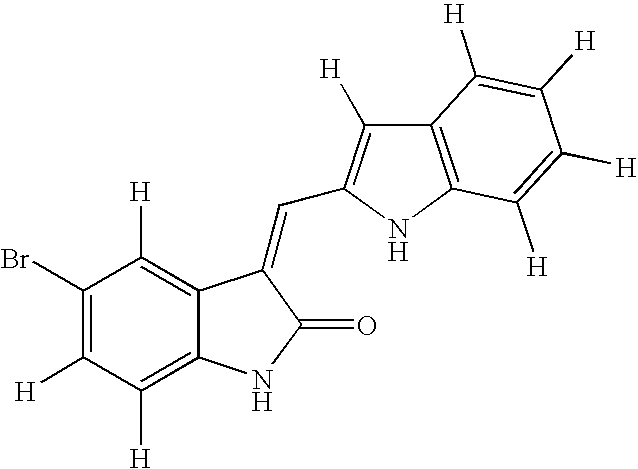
C1(Br)=C([H])C([H])=C2C(=C1[H])C(=CC1=C([H])C3=C(N1)C([H])=C([H])C([H])=C3[H])C(=O)N2
